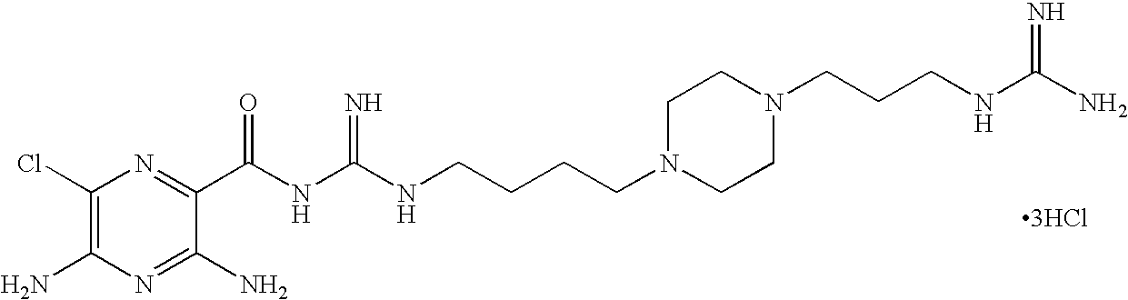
C1(Cl)=C(N)N=C(N)C(C(NC(NCCCCN2CCN(CCCNC(N)=N)CC2)=N)=O)=N1.[3HCl]
